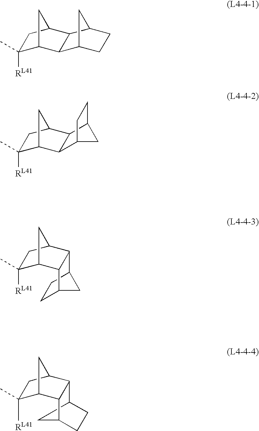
C1(C)([RL41])C2CC(C1)C1C2C2CCC1C2.C1(C)([RL41])C2C3C(C(C1)C2)C1CC3CC1.C12CCC(C3C4C(C)([RL41])CC(C13)C4)C2.C1(C)([RL41])C2CC(C3C4CCC(C4)C23)C1
